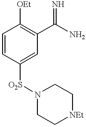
C1=CC([O2S]N2CC[NEt]CC2)=CC(C(N)=N)=C1[OEt]
